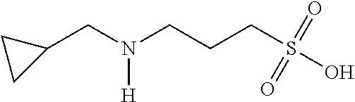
C1(CN(CCCS(O)(=O)=O)[H])CC1
